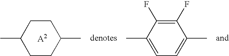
C1(C)CCC(C)CC1.[A2].C1(C)=CC=C(C)C(F)=C1F
